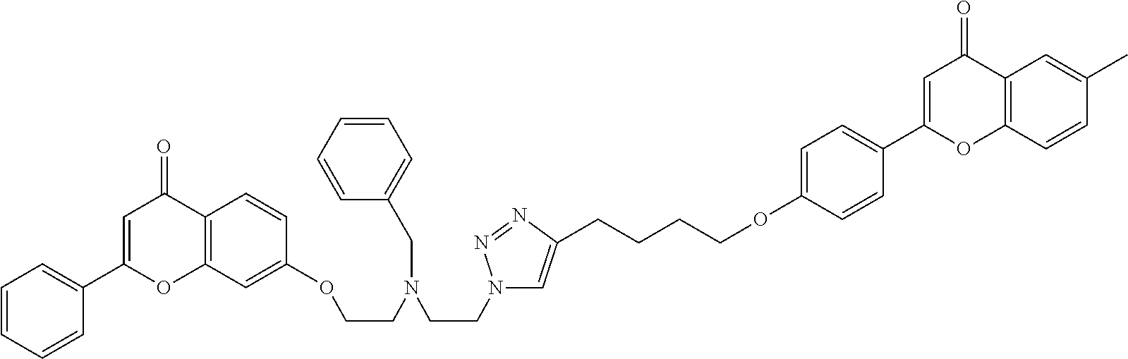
C12=C(C=C(OCCN(CCN3C=C(CCCCOC4=CC=C(C5=CC(=O)C6=C(O5)C=CC(C)=C6)C=C4)N=N3)CC3=CC=CC=C3)C=C1)OC(C1=CC=CC=C1)=CC2=O
